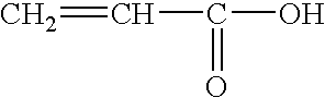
C=CC(=O)O
